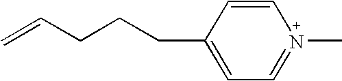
C1=CC(CCCC=C)=CC=N1C
